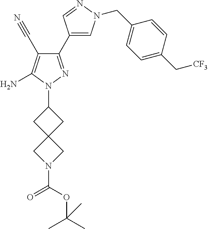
C1(C#N)=C(N)N(C2CC3(C2)CN(C(=O)OC(C)(C)C)C3)N=C1C1=CN(CC2=CC=C(C[CF3])C=C2)N=C1
